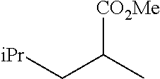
[iPr]CC(C)[CO2Me]
